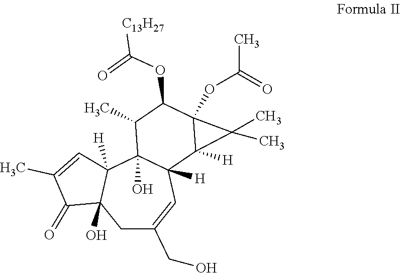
C1C(CO)=CC2([H])C(O)(C3([H])C1(O)C(=O)C(C)=C3)C(C)C(OC(=O)[C13H27])C1(OC(=O)C)C2([H])C1(C)C
